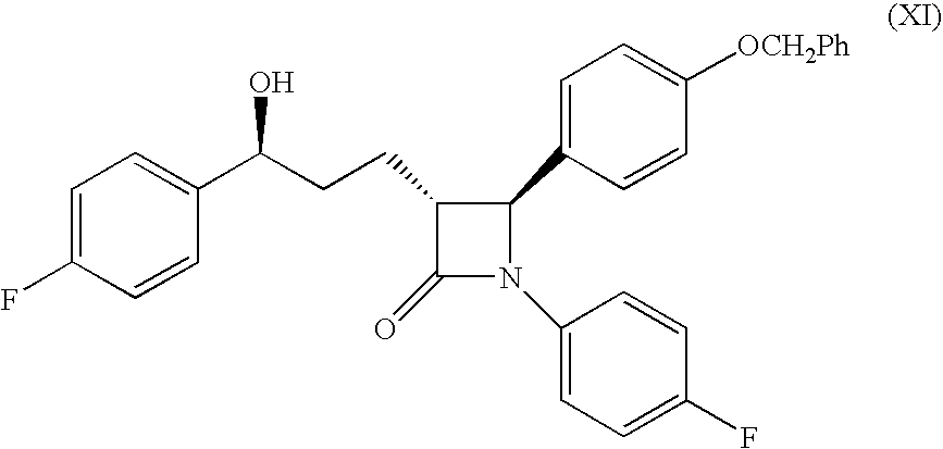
C1=C(F)C=CC(C(CCC2C(=O)N(C3=CC=C(F)C=C3)C2C2=CC=C([OCH2Ph])C=C2)O)=C1
